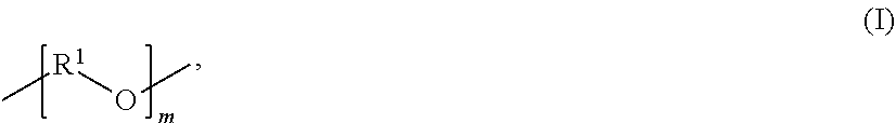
C[R1]OC
